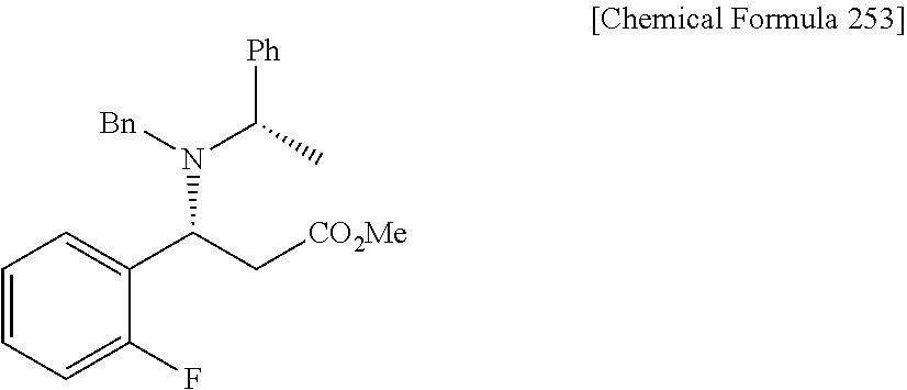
C1=CC=C(F)C(C(N([Bn])C(C)[Ph])C[CO2Me])=C1
